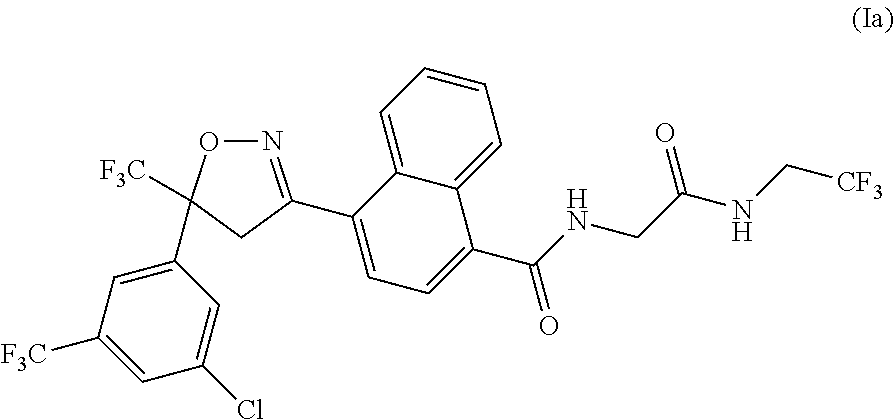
C1(C2=NOC(C3=CC([F3C])=CC(Cl)=C3)([F3C])C2)=CC=C(C(NCC(NC[CF3])=O)=O)C2=CC=CC=C12
